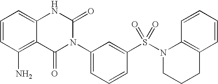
C12=C(N)C=CC=C1NC(=O)N(C1=CC=CC(S(=O)(=O)N3CCCC4=C3C=CC=C4)=C1)C2=O
